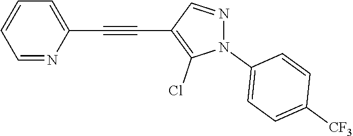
C1=NC(C#CC2=C(Cl)N(C3=CC=C([CF3])C=C3)N=C2)=CC=C1
